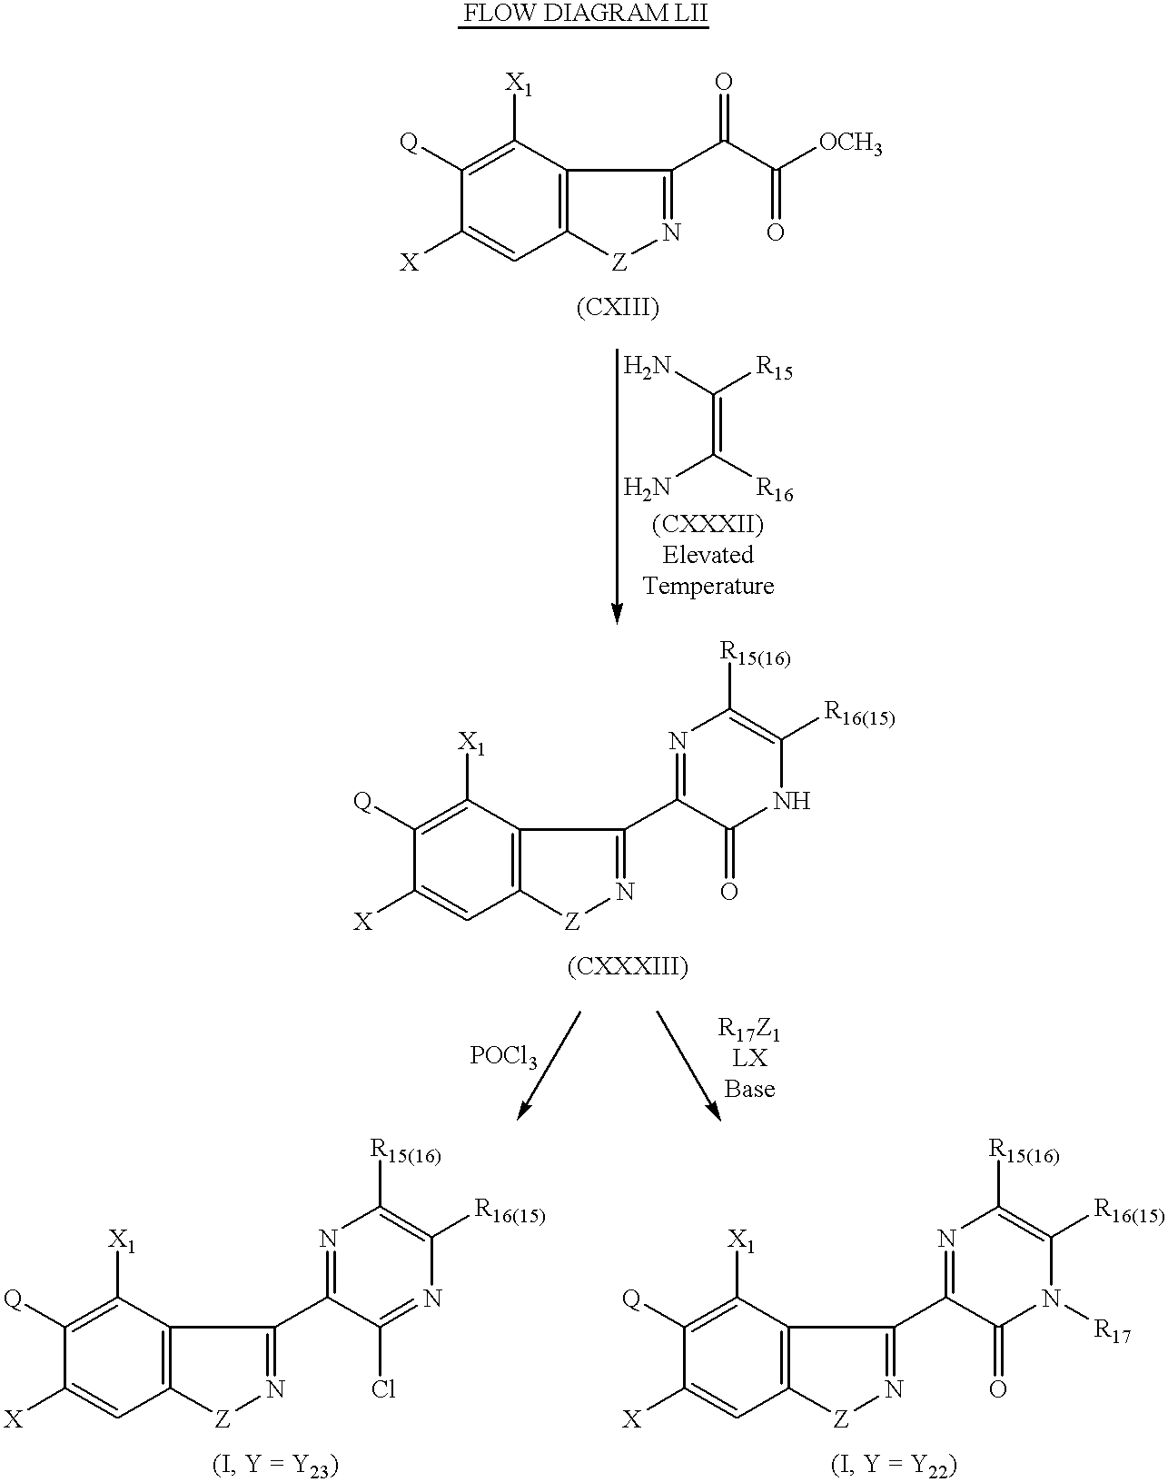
C12=C(C([X1])=C([Q])C([X])=C1)C(C(C([OCH3])=O)=O)=N[Z]2.NC(=C(N)[R15])[R16].C12=C(C([X1])=C([Q])C([X])=C1)C(C1=NC([R15(16)])=C([R16(15)])NC1=O)=N[Z]2.C12=C(C([X1])=C([Q])C([X])=C1)C(C1=NC([R15(16)])=C([R16(15)])N=C1Cl)=N[Z]2.C12=C(C([X1])=C([Q])C([X])=C1)C(C1=NC([R15(16)])=C([R16(15)])N([R17])C1=O)=N[Z]2
